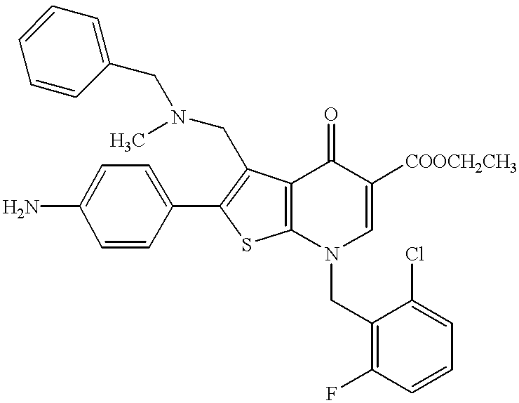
NC1=CC=C(C2=C(CN(C)CC3=CC=CC=C3)C3=C(S2)N(CC2=C(F)C=CC=C2Cl)C=C([COOCH2CH3])C3=O)C=C1
